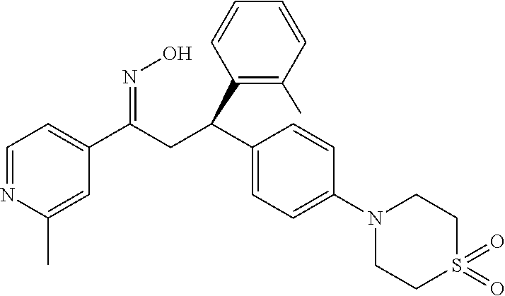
C1=NC(C)=CC(C(CC(C2=CC=C(N3CCS(=O)(=O)CC3)C=C2)C2=C(C)C=CC=C2)=NO)=C1
